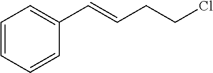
C(=CC1=CC=CC=C1)CCCl
